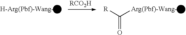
[R]C([Arg(Pbf)-Wang-])=O
